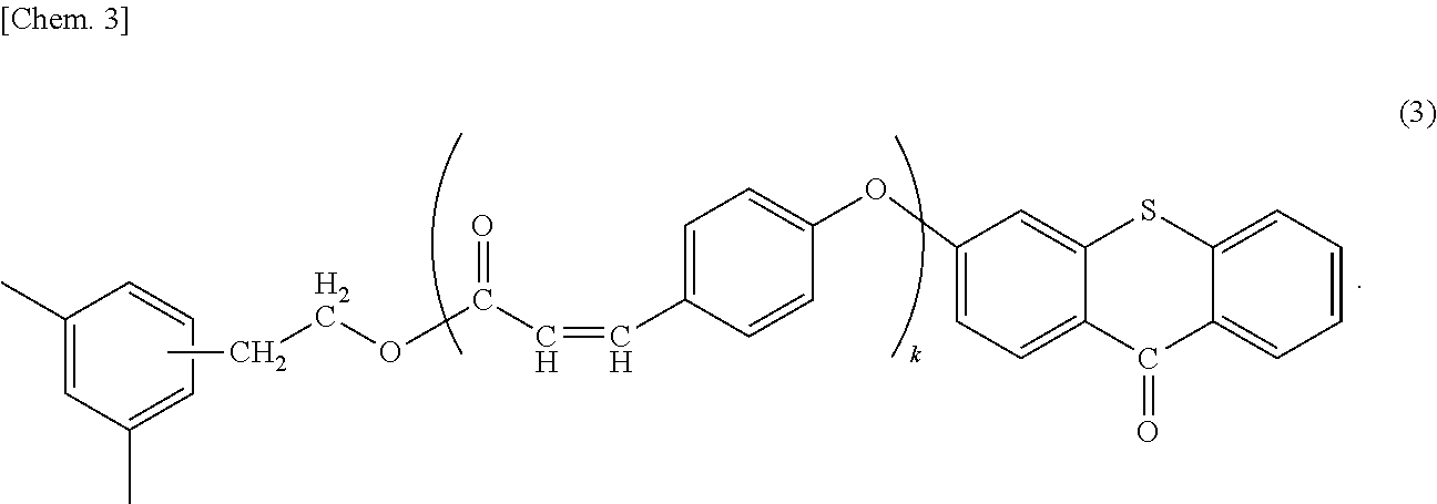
C1(C)=CC(C)=CC=C1.CCCOC(C=CC1=CC=C(OC2=CC=C3C(=C2)SC2=CC=CC=C2C3=O)C=C1)=O
